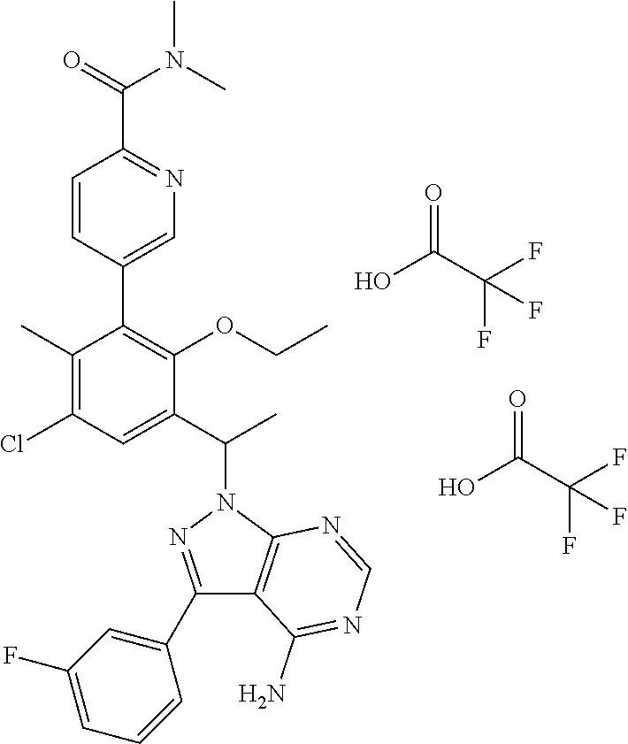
C1(C2=CC(F)=CC=C2)=NN(C(C)C2=CC(Cl)=C(C)C(C3=CN=C(C(=O)N(C)C)C=C3)=C2OCC)C2=C1C(N)=NC=N2.OC(C(F)(F)F)=O.OC(C(F)(F)F)=O
